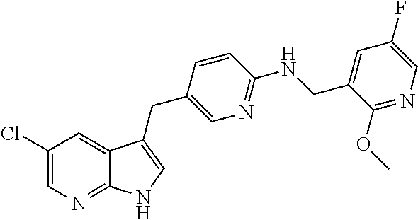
C1(Cl)=CN=C2C(=C1)C(CC1=CN=C(NCC3=CC(F)=CN=C3OC)C=C1)=CN2
